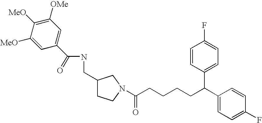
C1(C(CCCCC(=O)N2CCC(CNC(C3=CC([OMe])=C([MeO])C([MeO])=C3)=O)C2)C2=CC=C(F)C=C2)=CC=C(F)C=C1
